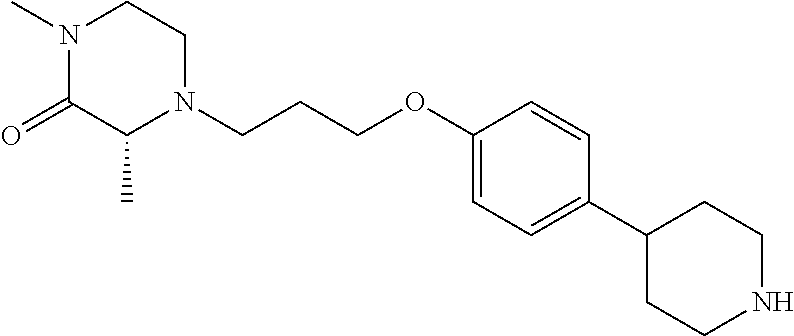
C(CCOC1=CC=C(C2CCNCC2)C=C1)N1C(C)C(=O)N(C)CC1
